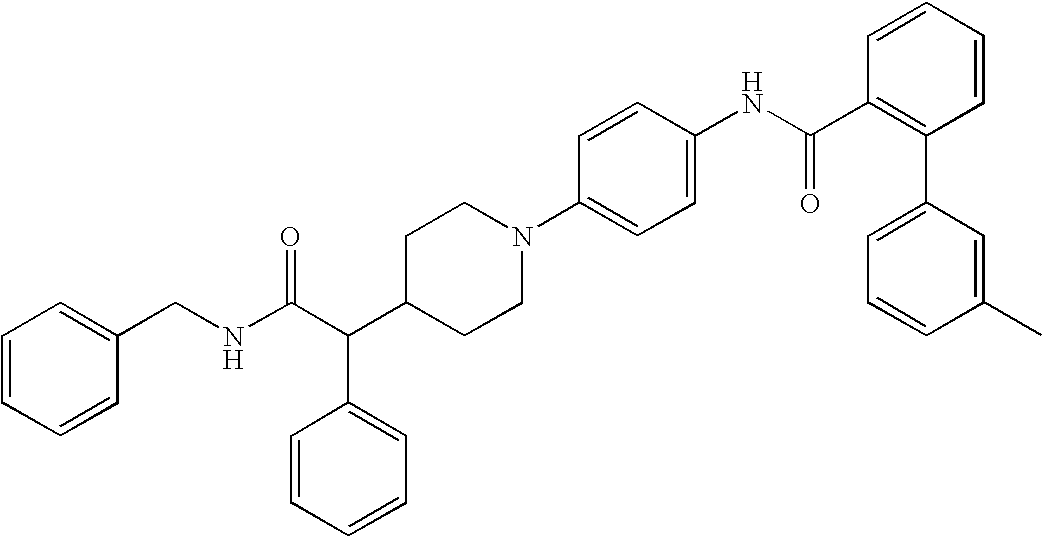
C(C(C1CCN(C2=CC=C(NC(C3=C(C4=CC=CC(C)=C4)C=CC=C3)=O)C=C2)CC1)C1=CC=CC=C1)(NCC1=CC=CC=C1)=O
